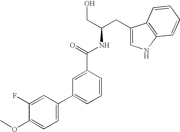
C1=C(C2=CC=CC(C(=O)NC(CO)CC3=CNC4=C3C=CC=C4)=C2)C=C(F)C(OC)=C1
